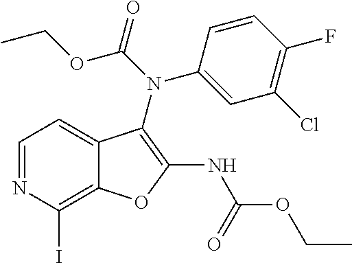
C12=C(I)N=CC=C1C(N(C1=CC(Cl)=C(F)C=C1)C(=O)OCC)=C(NC(OCC)=O)O2
